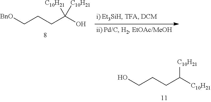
C(CCC(O)([C10H21])[C10H21])[BnO].C(CCC([C10H21])[C10H21])O
